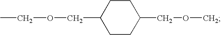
C1CC(COC)CCC1COCC
